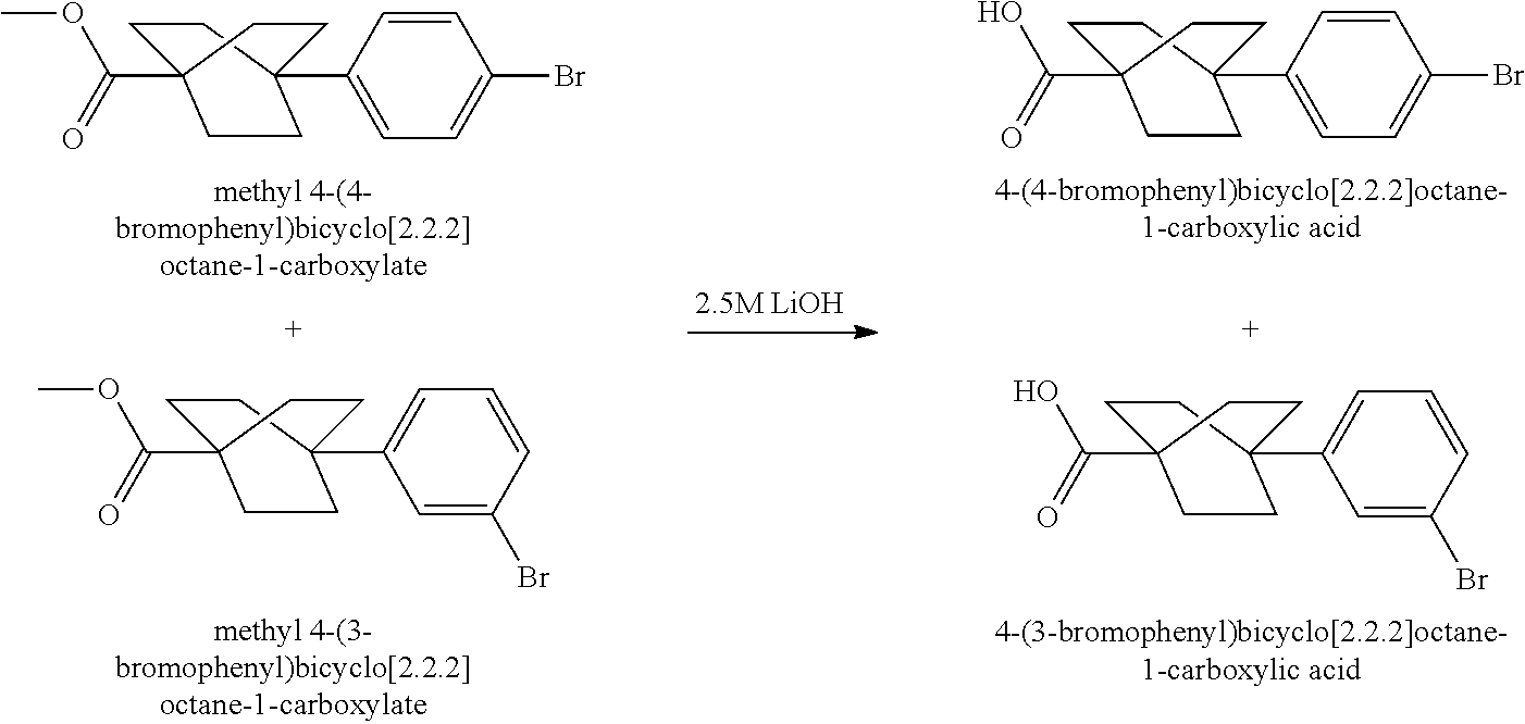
COC(=O)C12CCC(C3=CC=C(Br)C=C3)(CC1)CC2.COC(=O)C12CCC(C3=CC=CC(Br)=C3)(CC1)CC2.OC(=O)C12CCC(C3=CC=C(Br)C=C3)(CC1)CC2.OC(=O)C12CCC(C3=CC=CC(Br)=C3)(CC1)CC2
